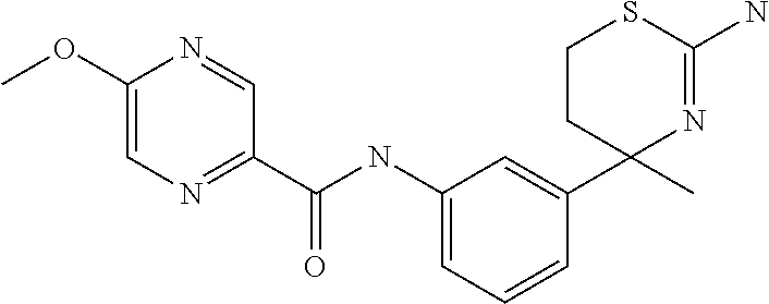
C1=CC=C(NC(C2=NC=C(OC)N=C2)=O)C=C1C1(C)N=C(N)SCC1
